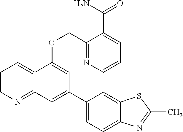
C1=CN=C2C(=C1)C(OCC1=NC=CC=C1C(N)=O)=CC(C1=CC=C3C(=C1)SC(C)=N3)=C2
